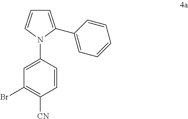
C1=CN(C2=CC(Br)=C([CN])C=C2)C(C2=CC=CC=C2)=C1
